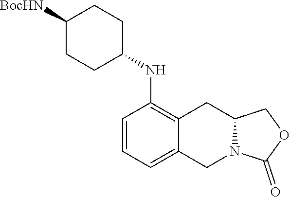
C1([BocHN])CCC(NC2=C3C(=CC=C2)CN2C(C3)COC2=O)CC1
